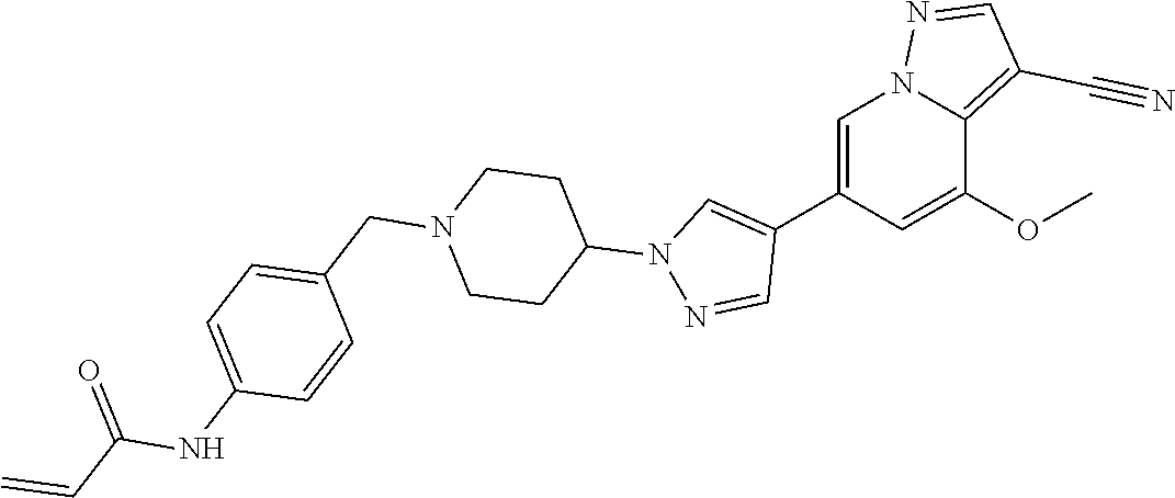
C1=C(C2=CN(C3CCN(CC4=CC=C(NC(C=C)=O)C=C4)CC3)N=C2)C=C(OC)C2=C(C#N)C=NN12
